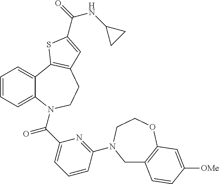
C1=CC=C2C(=C1)C1=C(CCN2C(C2=CC=CC(N3CC4=C(OCC3)C=C([OMe])C=C4)=N2)=O)C=C(C(=O)NC2CC2)S1
